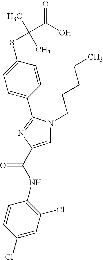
C1(C2=NC(C(NC3=C(Cl)C=C(Cl)C=C3)=O)=CN2CCCCC)=CC=C(SC(C)(C)C(O)=O)C=C1
